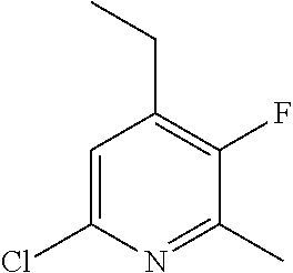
C1=C(Cl)N=C(C)C(F)=C1CC
